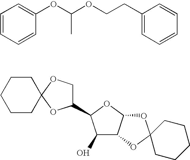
C1=CC=CC(OC(OCCC2=CC=CC=C2)C)=C1.C1CCCCC12OCC(C1C(O)C3C(O1)OC1(O3)CCCCC1)O2
